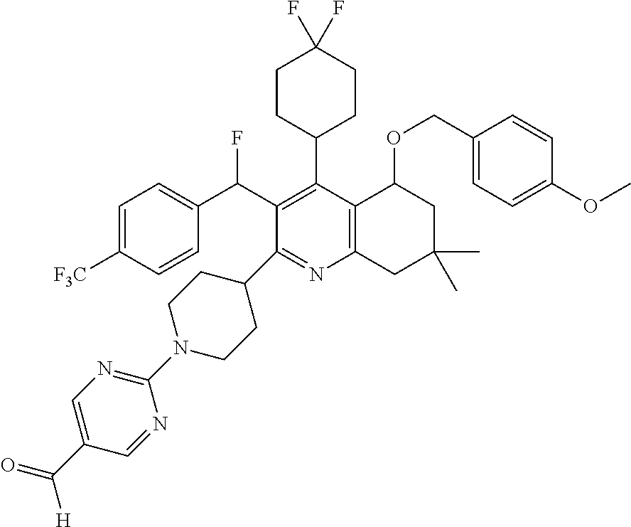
FC(C1=C(C2CCC(F)(F)CC2)C2=C(N=C1C1CCN(C3=NC=C(C(=O)[H])C=N3)CC1)CC(C)(C)CC2OCC1=CC=C(OC)C=C1)C1=CC=C([F3C])C=C1
